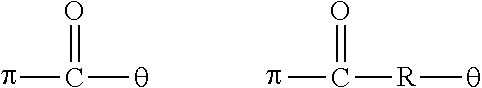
O=C([q])p.O=C([R][q])p
